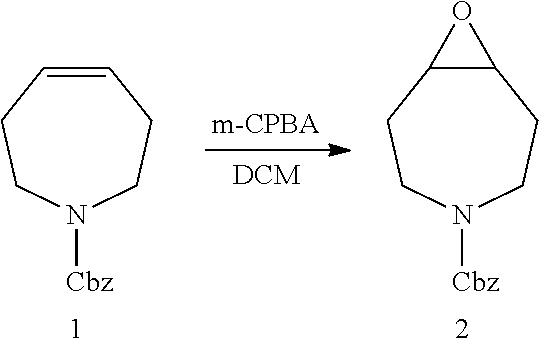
C1=CCCN([Cbz])CC1.C12C(CCN([Cbz])CC1)O2
